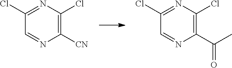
C1(Cl)=NC(Cl)=C([CN])N=C1.C1(Cl)=NC(Cl)=C(C(C)=O)N=C1
